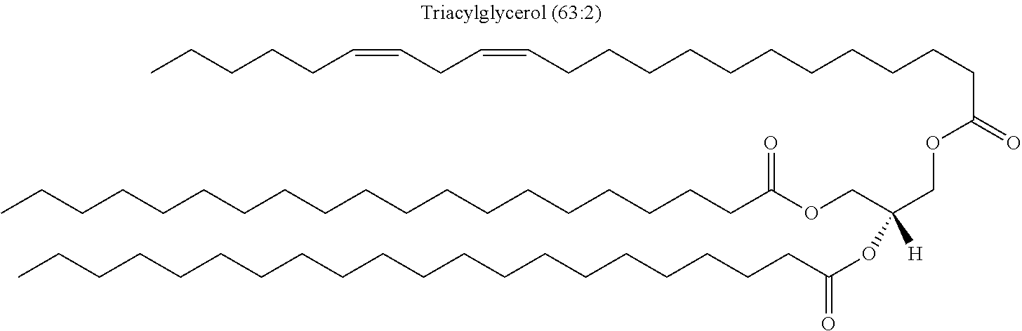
C(CCCCCCCCCCCCCCC(OCC(COC(CCCCCCCCCCCC=CCC=CCCCCC)=O)([H])OC(=O)CCCCCCCCCCCCCCCCCCCC)=O)CCCC
